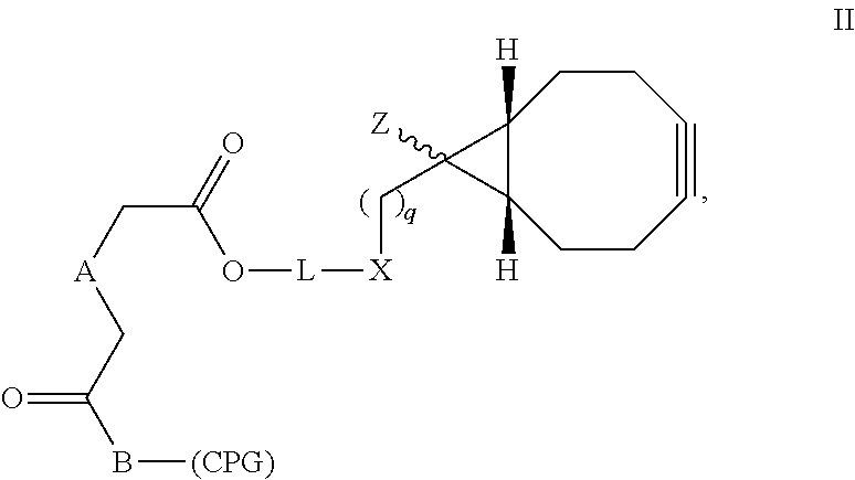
C12([H])C([H])(CCC#CCC1)C2(C[X][L]OC(C[A]CC(=O)B[(CPG)])=O)[Z]
